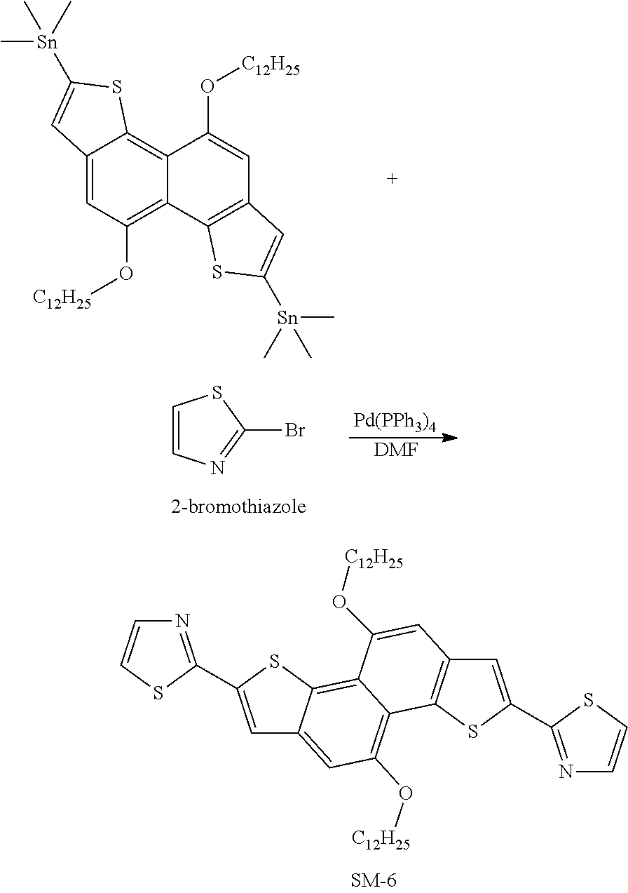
C12=CC(O[C12H25])=C3C(=C1SC([Sn](C)(C)C)=C2)C(O[C12H25])=CC1=C3SC([Sn](C)(C)C)=C1.C1=CN=C(Br)S1.[Pd(PPh3)4].[DMF].C1=C(C2=NC=CS2)SC2=C3C(=C(O[C12H25])C=C12)C1=C(C=C3O[C12H25])C=C(C2=NC=CS2)S1
